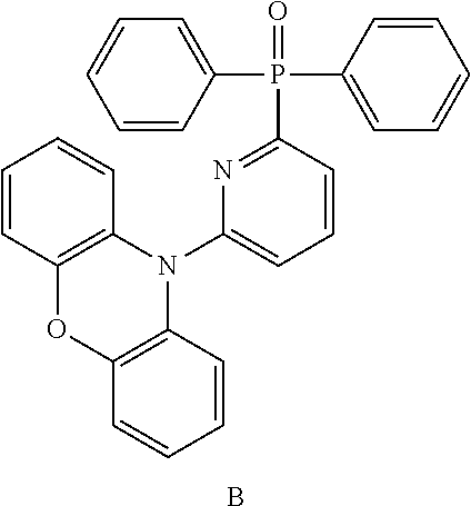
C1=CC(P(=O)(C2=NC(N3C4=C(OC5=C3C=CC=C5)C=CC=C4)=CC=C2)C2=CC=CC=C2)=CC=C1.B
